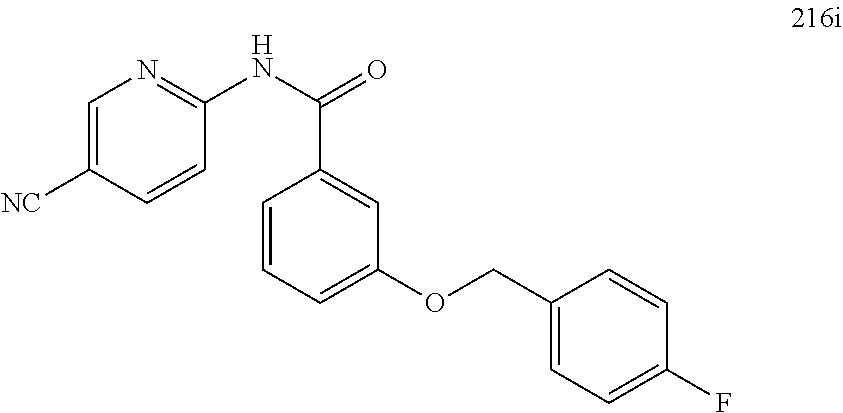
C1(COC2=CC=CC(C(NC3=NC=C([NC])C=C3)=O)=C2)=CC=C(F)C=C1
